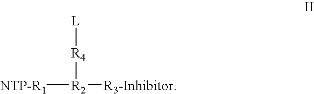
[NTP-R1][R2]([R3-Inhibitor])[R4][L]
